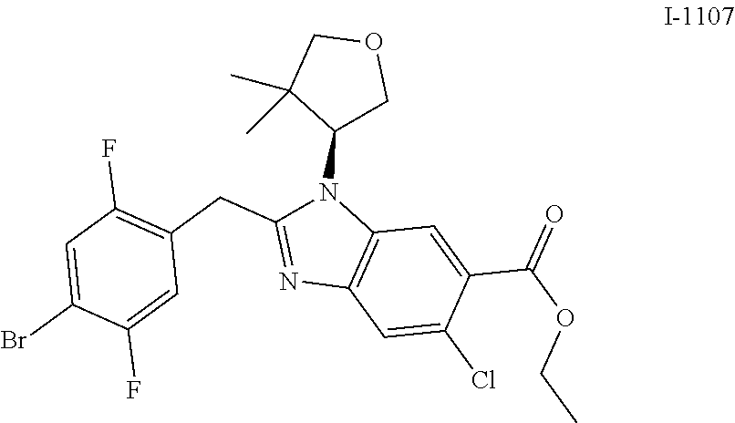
C1=C(Br)C(F)=CC(CC2=NC3=C(N2C2COCC2(C)C)C=C(C(OCC)=O)C(Cl)=C3)=C1F
